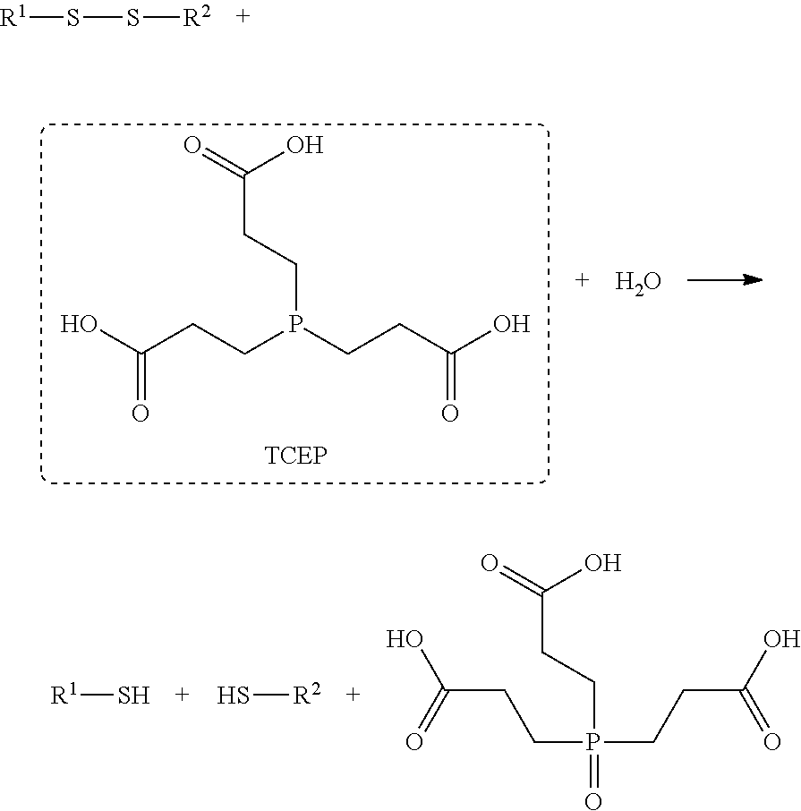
[R1]SS[R2].C(CCP(CCC(O)=O)CCC(O)=O)(=O)O.O.[R1]S.S[R2].OC(=O)CCP(CCC(O)=O)(CCC(=O)O)=O
